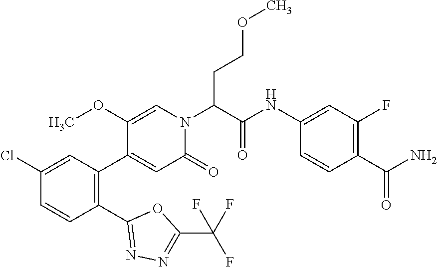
C1(OC)=CN(C(C(=O)NC2=CC(F)=C(C(N)=O)C=C2)CCOC)C(=O)C=C1C1=C(C2=NN=C(C(F)(F)F)O2)C=CC(Cl)=C1
